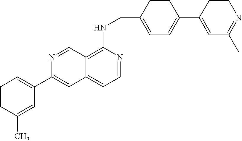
C12=C(NCC3=CC=C(C4=CC(C)=NC=C4)C=C3)N=CC=C1C=C(C1=CC=CC(C)=C1)N=C2
